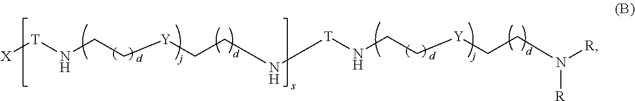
[T](NCC[Y]CCN[T]NCC[Y]CCN([R])[R])[X].[d].[d]
